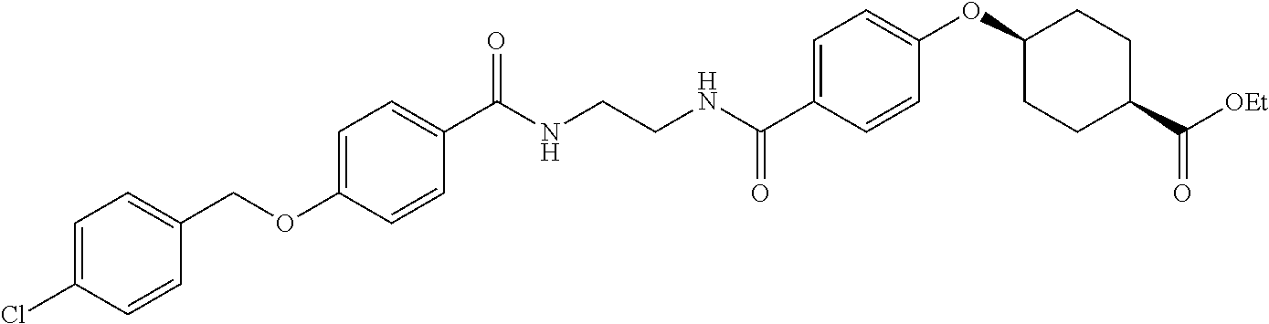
C1=C(OCC2=CC=C(Cl)C=C2)C=CC(C(NCCNC(C2=CC=C(OC3CCC(C([OEt])=O)CC3)C=C2)=O)=O)=C1
